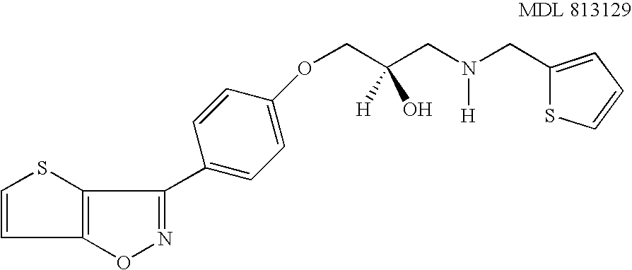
C1=CC2=C(S1)C(C1=CC=C(OCC([H])(O)CN(CC3=CC=CS3)[H])C=C1)=NO2
